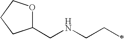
C1(CNCCC)OCCC1
